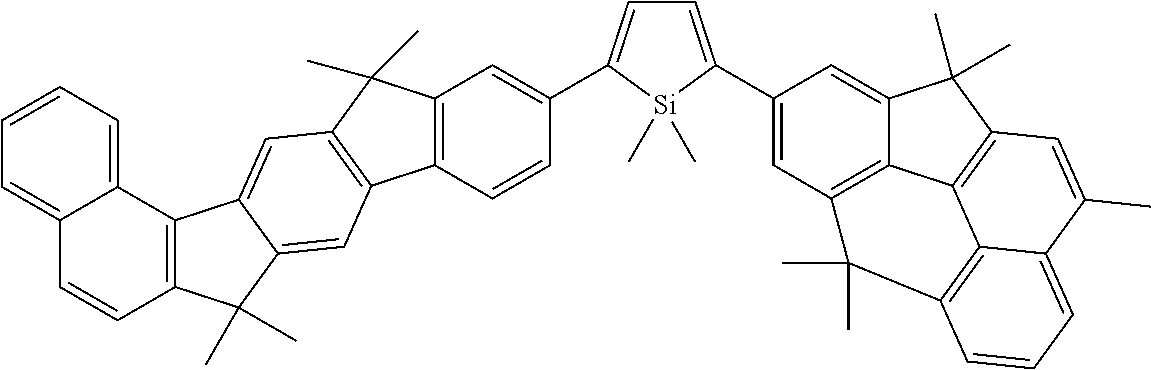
C12=C(C=CC(C3=CC=C(C4=CC5=C6C(=C4)C(C)(C)C4=C6C6=C(C=CC=C6C(C)=C4)C5(C)C)[Si]3(C)C)=C1)C1=C(C2(C)C)C=C2C(=C1)C(C)(C)C1=C2C2=CC=CC=C2C=C1
